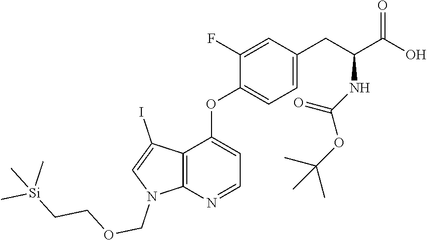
C12=C(N=CC=C1OC1=CC=C(CC(NC(OC(C)(C)C)=O)C(O)=O)C=C1F)N(COCC[Si](C)(C)C)C=C2I
